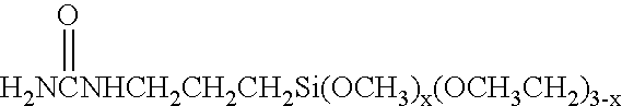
[H2NCNHCH2CH2CH2Si(OCH3)x(OCH3CH2)3-x]=O
